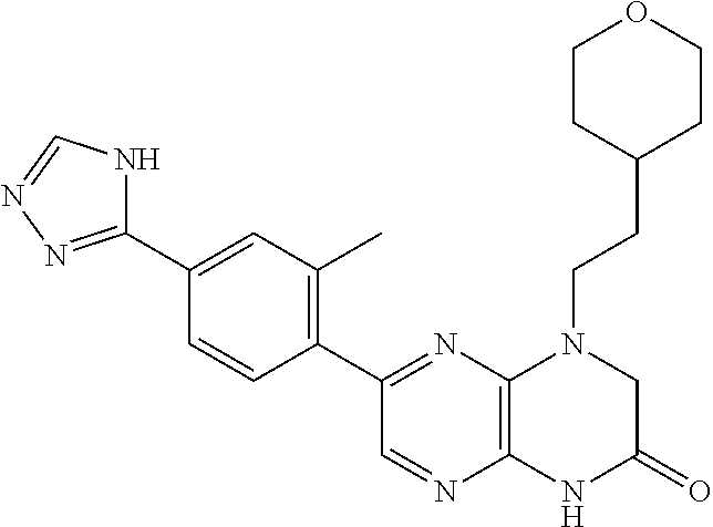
C12=C(N=C(C3=C(C)C=C(C4=NN=CN4)C=C3)C=N1)N(CCC1CCOCC1)CC(=O)N2
